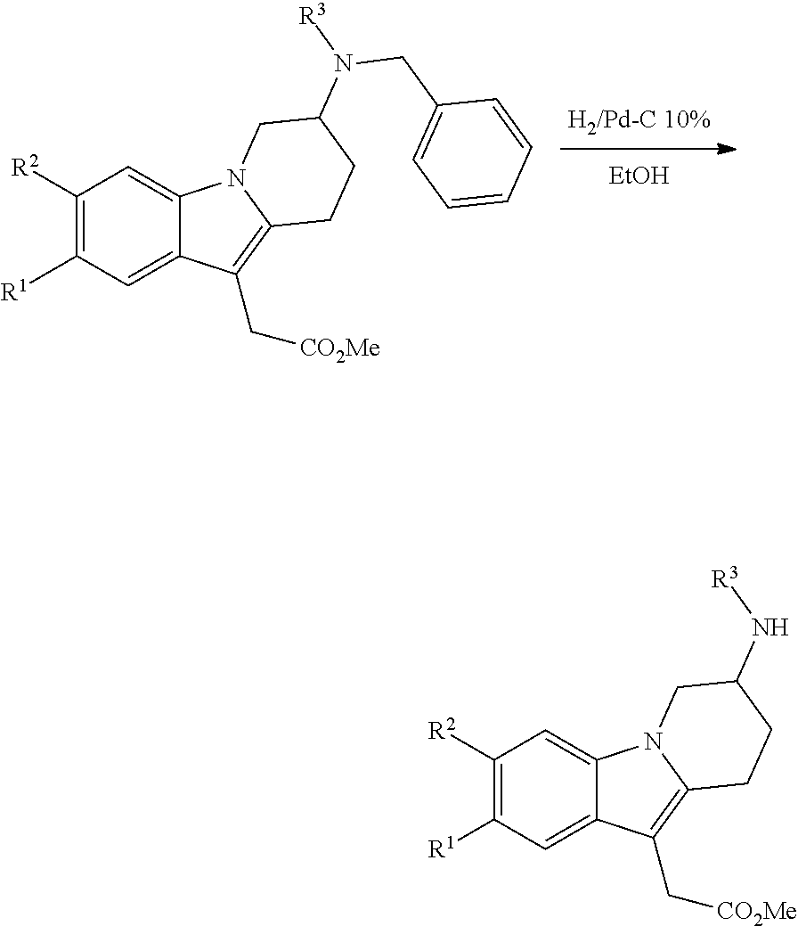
C1([R2])=C([R1])C=C2C(=C1)N1C(=C2C[CO2Me])CCC(N(CC2=CC=CC=C2)[R3])C1.[EtOH].C1([R2])=C([R1])C=C2C(=C1)N1C(=C2C[CO2Me])CCC(N[R3])C1
